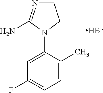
C1(N2CCN=C2N)=CC(F)=CC=C1C.Br
